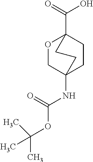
O1CC2(NC(OC(C)(C)C)=O)CCC1(C(=O)O)CC2
